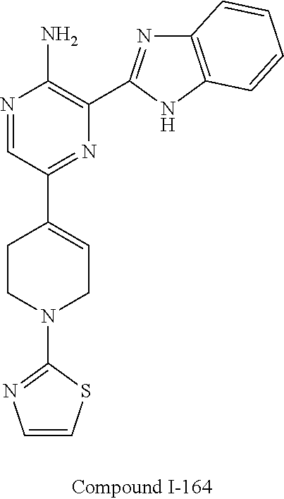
N1=CC(C2=CCN(C3=NC=CS3)CC2)=NC(C2=NC3=C(N2)C=CC=C3)=C1N
